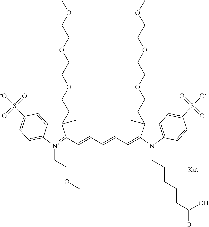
C1(CCOCCOCCOC)(C)C2=CC(S([-O])(=O)=O)=CC=C2[N+](CCOC)=C1C=CC=CC=C1N(CCCCCC(=O)O)C2=C(C=C(S([O-])(=O)=O)C=C2)C1(C)CCOCCOCCOC
